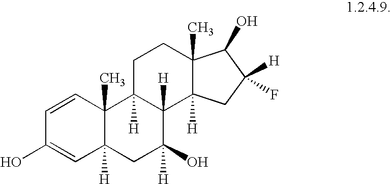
C1=CC2(C)C([H])(C=C1O)CC(O)([H])C1([H])C2([H])CCC2(C)C1([H])CC(F)([H])C2O
